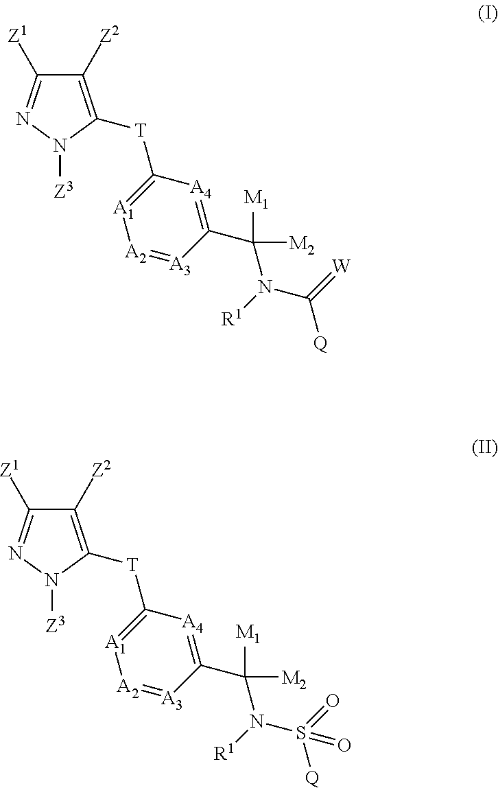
C1([Z1])=NN([Z3])C([T]C2=[A1][A2]=[A3]C(C(N(C(=[W])[Q])[R1])([M2])[M1])=[A4]2)=C1[Z2].C1([Z1])=NN([Z3])C([T]C2=[A1][A2]=[A3]C(C(N(S(=O)([Q])=O)[R1])([M2])[M1])=[A4]2)=C1[Z2]
